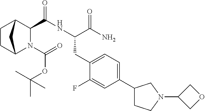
N1(C(=O)OC(C)(C)C)C2CCC(C1C(NC(C(N)=O)CC1=CC=C(C3CCN(C4COC4)C3)C=C1F)=O)C2
